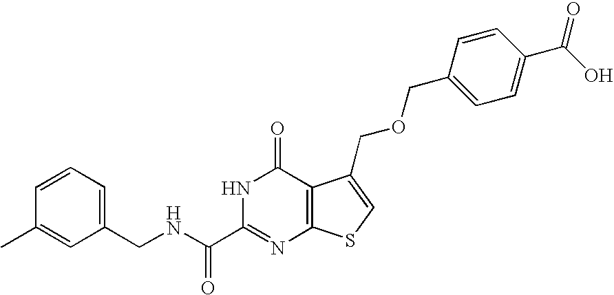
C1(CNC(C2=NC3=C(C(=O)N2)C(COCC2=CC=C(C(O)=O)C=C2)=CS3)=O)=CC=CC(C)=C1
